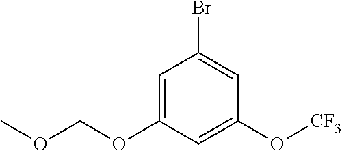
C1=C(OCOC)C=C(O[CF3])C=C1Br
